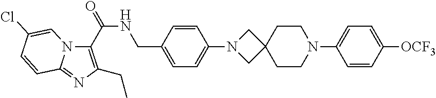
C1(C(=O)NCC2=CC=C(N3CC4(C3)CCN(C3=CC=C([OCF3])C=C3)CC4)C=C2)=C(CC)N=C2N1C=C(Cl)C=C2
